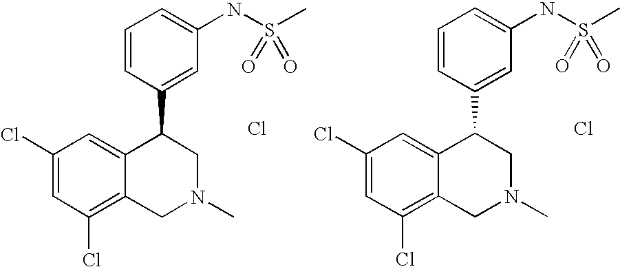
C1(Cl)=C2C(=CC(Cl)=C1)C(C1=CC(NS(C)(=O)=O)=CC=C1)CN(C)C2.Cl.C1(Cl)=C2C(=CC(Cl)=C1)C(C1=CC(NS(C)(=O)=O)=CC=C1)CN(C)C2.Cl
